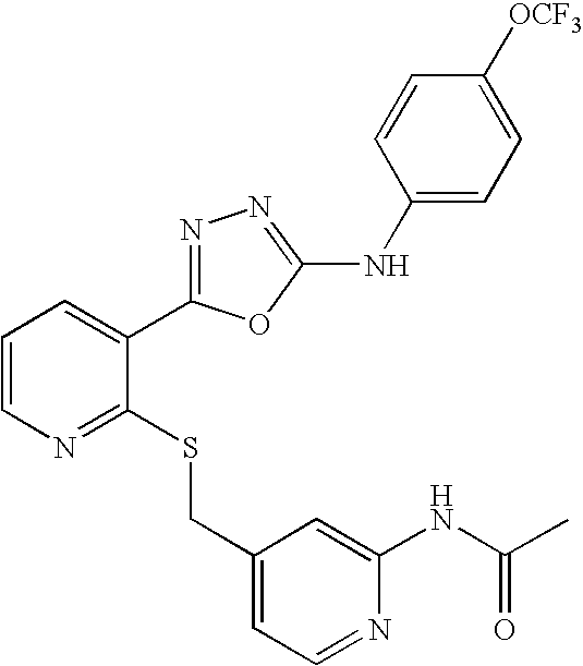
C1=CN=C(SCC2=CC=NC(NC(C)=O)=C2)C(C2=NN=C(NC3=CC=C([OCF3])C=C3)O2)=C1
